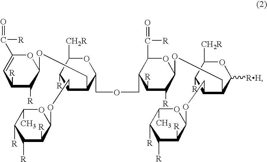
C1([R])C([R])C(OCC2C(COC3C([R])C([R])C([R])C(C)O3)C([R])C([CH2R])OC2COCC2C([R])C([R])C(OCC3C(COC4C([R])C([R])C([R])C(C)O4)C([R])C([CH2R])OC3[RH])OC2C([R])=O)OC(C([R])=O)=C1
